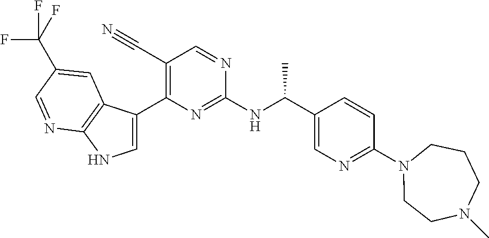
C1(C#N)=C(C2=CNC3=C2C=C(C(F)(F)F)C=N3)N=C(NC(C2=CN=C(N3CCN(C)CCC3)C=C2)C)N=C1
